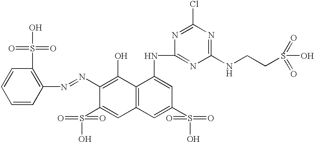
N(C1=C(O)C2=C(C=C1S(O)(=O)=O)C=C(S(O)(=O)=O)C=C2NC1=NC(NCCS(O)(=O)=O)=NC(Cl)=N1)=NC1=C(S(O)(=O)=O)C=CC=C1
